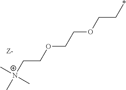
C[N+](CCOCCOCC*)(C)C
